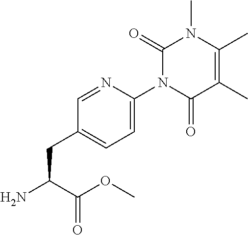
C1(=O)N(C2=CC=C(CC(N)C(OC)=O)C=N2)C(=O)C(C)=C(C)N1C
